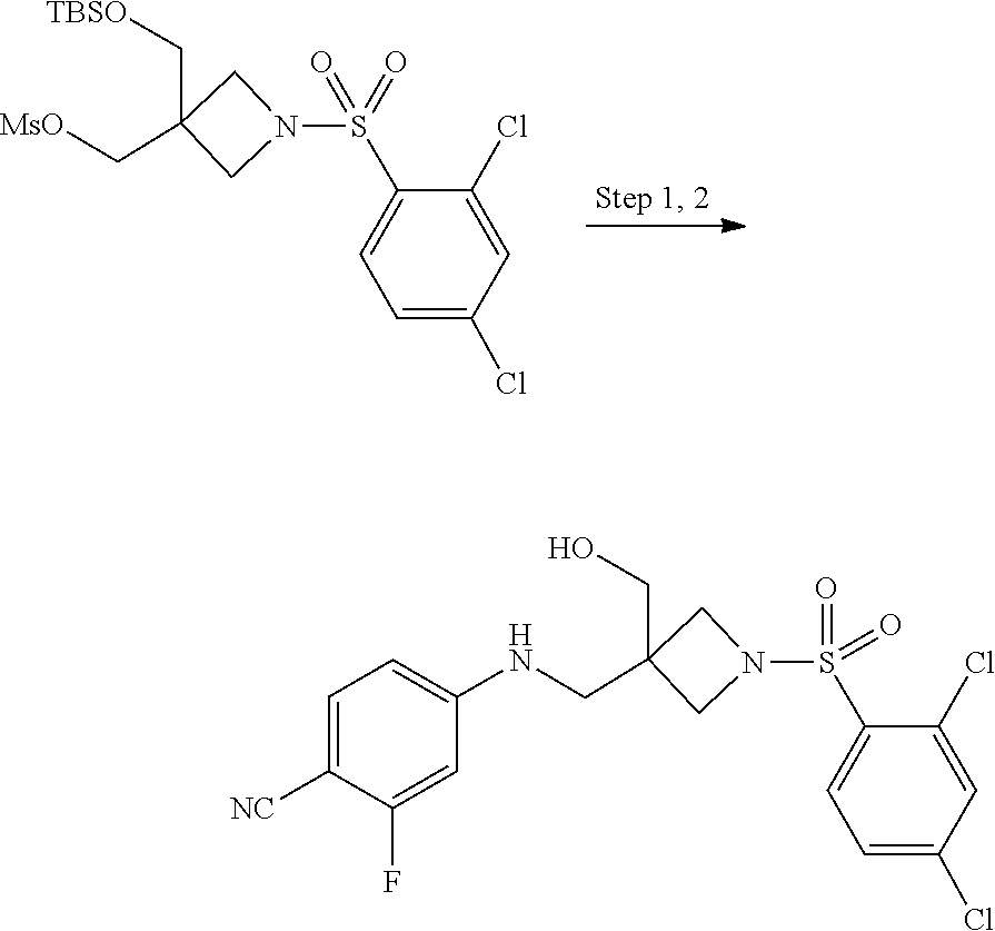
[MsO]CC1(C[TBSO])CN(S(C2=CC=C(Cl)C=C2Cl)(=O)=O)C1.C1=C(NCC2(CO)CN(S(C3=CC=C(Cl)C=C3Cl)(=O)=O)C2)C=C(F)C([NC])=C1
